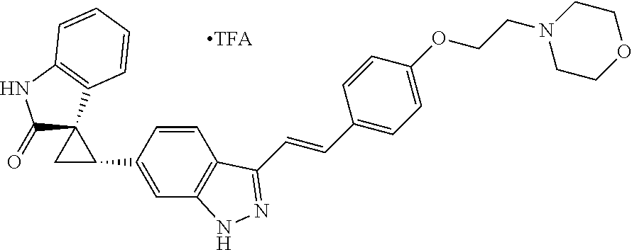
[TFA].C1(=O)C2(C3=C(N1)C=CC=C3)CC2C1=CC2=C(C=C1)C(C=CC1=CC=C(OCCN3CCOCC3)C=C1)=NN2
